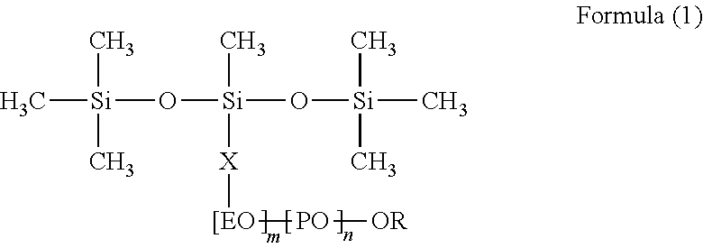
C[Si](C)(C)O[Si](O[Si](C)(C)C)(C)[X][[EO][PO][OR]
